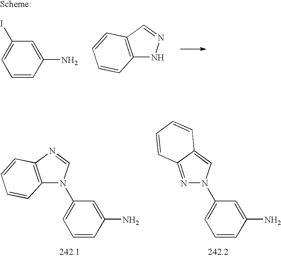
C1=C(I)C=C(N)C=C1.C12=C(C=NN1)C=CC=C2.C1=C(N2C3=C(N=C2)C=CC=C3)C=C(N)C=C1.C1=C(N2N=C3C(=C2)C=CC=C3)C=C(N)C=C1
